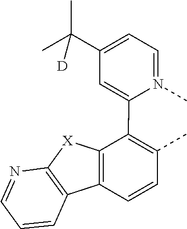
C1=N(C)C(C2=C(C)C=CC3=C2[X]C2=C3C=CC=N2)=CC(C(C)([D])C)=C1
